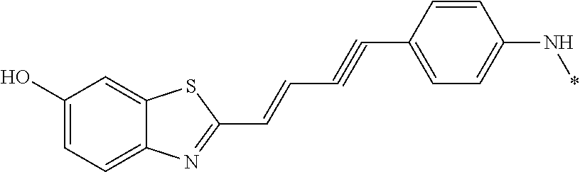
C1(O)=CC=C2C(=C1)SC(C=CC#CC1=CC=C(N*)C=C1)=N2
